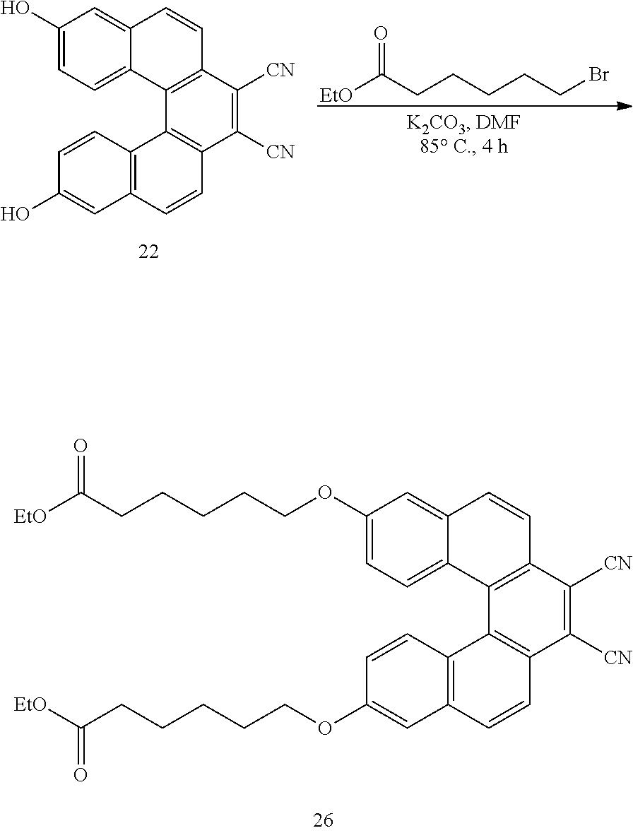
C1=C2C(=CC=C1O)C1=C(C=C2)C([CN])=C([CN])C2=C1C1=C(C=C2)C=C(O)C=C1.[EtO]C(CCCCCBr)=O.C1=C2C(=CC=C1OCCCCCC([EtO])=O)C1=C(C=C2)C([CN])=C([CN])C2=C1C1=C(C=C2)C=C(OCCCCCC([EtO])=O)C=C1
